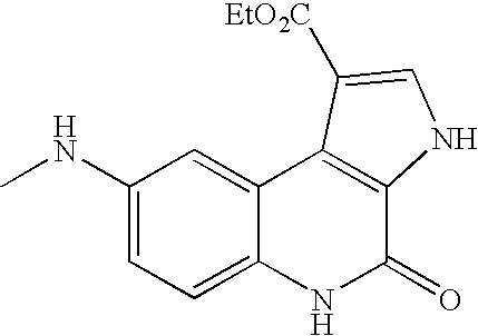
CNC1=CC=C2C(=C1)C1=C(C(=O)N2)NC=C1[EtO2C]
